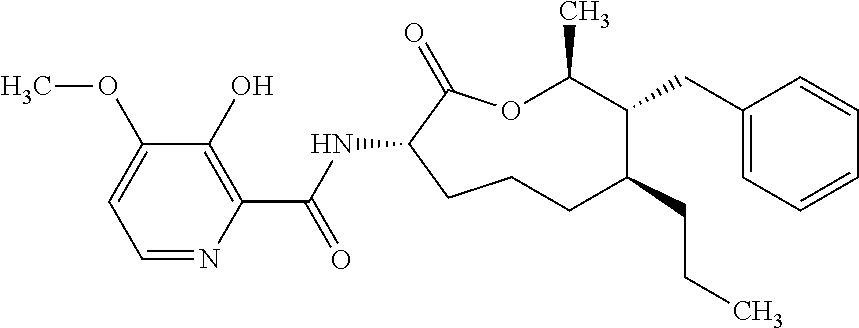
O1C(C)C(CC2=CC=CC=C2)C(CCC)CCCC(NC(C2=C(O)C(OC)=CC=N2)=O)C1=O
